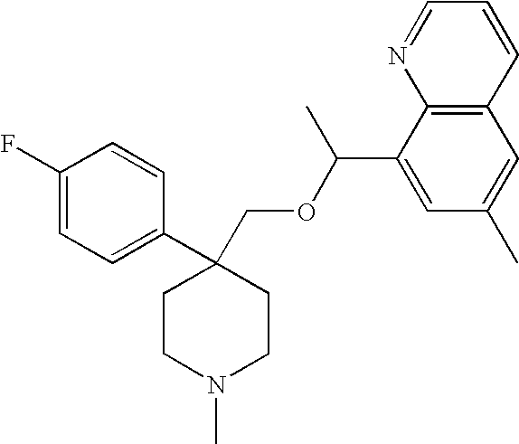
C1(F)=CC=C(C2(COC(C3=CC(C)=CC4=C3N=CC=C4)C)CCN(C)CC2)C=C1
